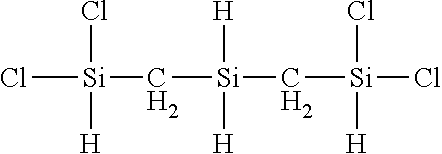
Cl[Si]([H])(Cl)C[Si](C[Si](Cl)([H])Cl)([H])[H]
